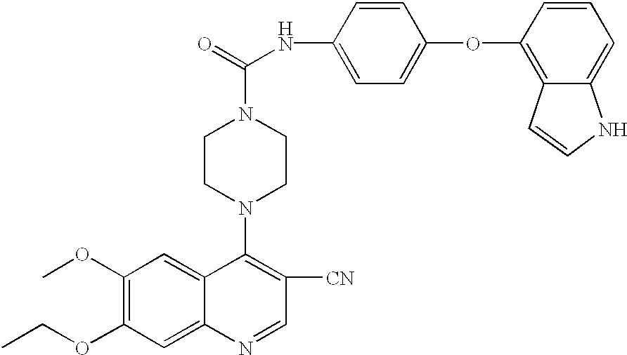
C1(NC(=O)N2CCN(C3=C([CN])C=NC4=CC(OCC)=C(OC)C=C34)CC2)=CC=C(OC2=C3C(=CC=C2)NC=C3)C=C1
